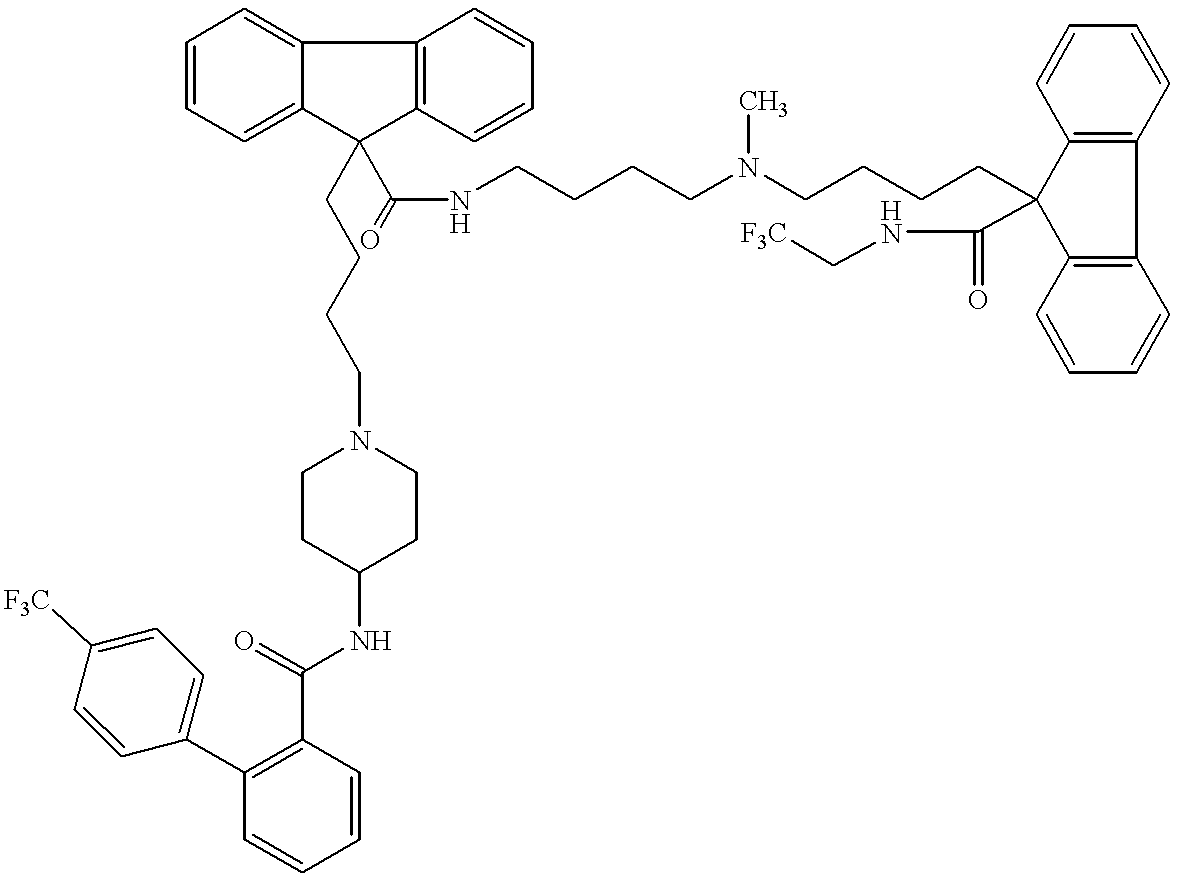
C12=C(C3=CC=CC=C3C1(CCCCN1CCC(NC(C3=C(C4=CC=C([F3C])C=C4)C=CC=C3)=O)CC1)C(=O)NCCCCN(CCCCC1(C(NC[F3C])=O)C3=C(C4=C1C=CC=C4)C=CC=C3)C)C=CC=C2
